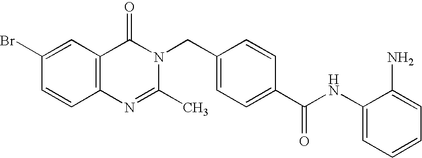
C1(NC(C2=CC=C(CN3C(=O)C4=C(C=CC(Br)=C4)N=C3C)C=C2)=O)=CC=CC=C1N
